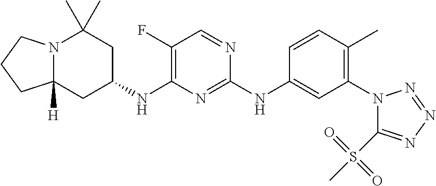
N12C([H])(CC(NC3=C(F)C=NC(NC4=CC(N5C(S(C)(=O)=O)=NN=N5)=C(C)C=C4)=N3)CC1(C)C)CCC2
